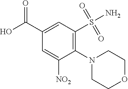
C1N(C2=C(S(N)(=O)=O)C=C(C(O)=O)C=C2[NO2])CCOC1
